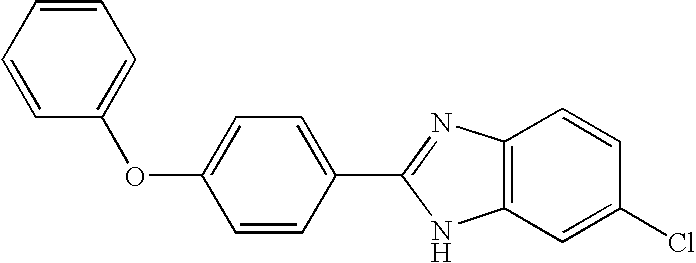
C1(OC2=CC=CC=C2)=CC=C(C2=NC3=C(C=C(Cl)C=C3)N2)C=C1
